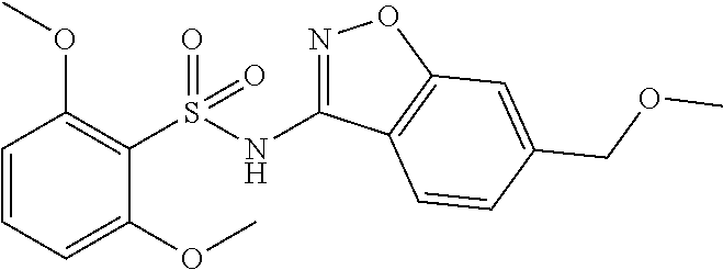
C1=CC=C(OC)C(S(NC2=NOC3=C2C=CC(COC)=C3)(=O)=O)=C1OC
